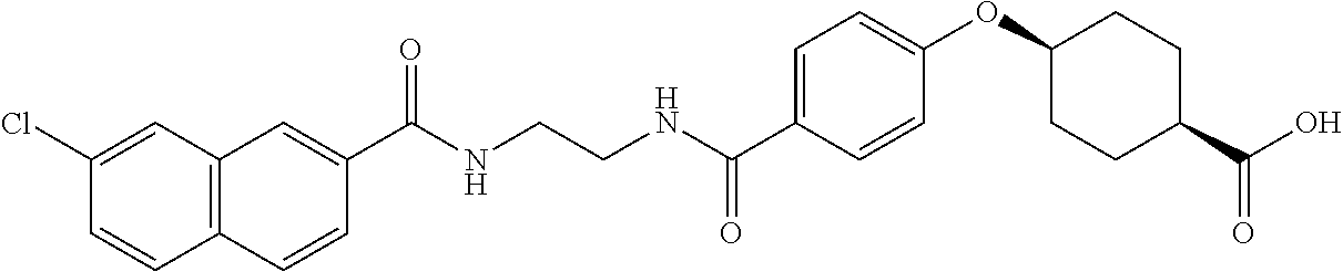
C12=C(C=C(C(NCCNC(C3=CC=C(OC4CCC(C(O)=O)CC4)C=C3)=O)=O)C=C1)C=C(Cl)C=C2
